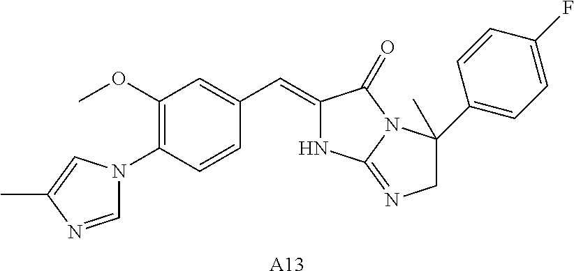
C1=NC(C)=CN1C1=C(OC)C=C(C=C2NC3=NCC(C4=CC=C(F)C=C4)(C)N3C2=O)C=C1.[A13]
